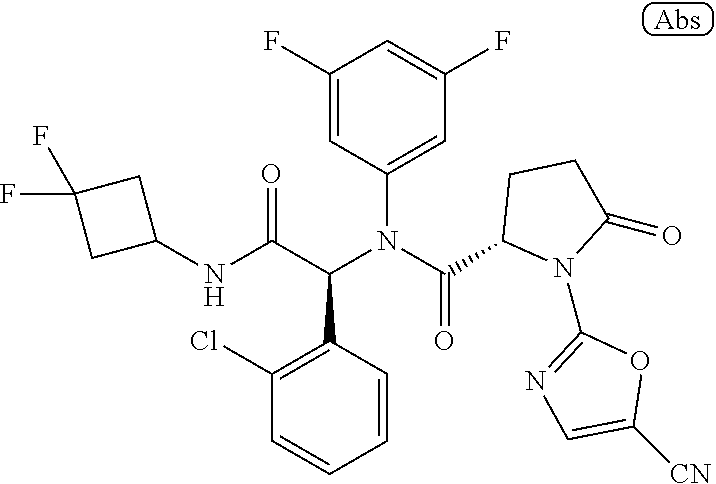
C1(F)=CC(N(C(C2N(C3=NC=C([CN])O3)C(=O)CC2)=O)C(C(NC2CC(F)(F)C2)=O)C2=C(Cl)C=CC=C2)=CC(F)=C1
